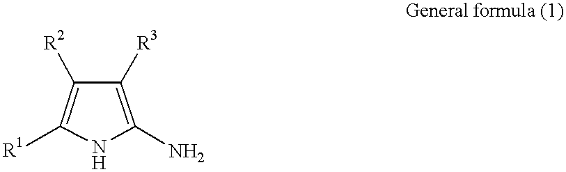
C1([R3])=C(N)NC([R1])=C1[R2]
